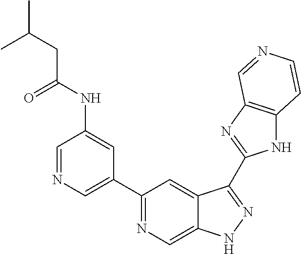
C1=NC=C(C2=NC=C3C(=C2)C(C2=NC4=C(N2)C=CN=C4)=NN3)C=C1NC(CC(C)C)=O
